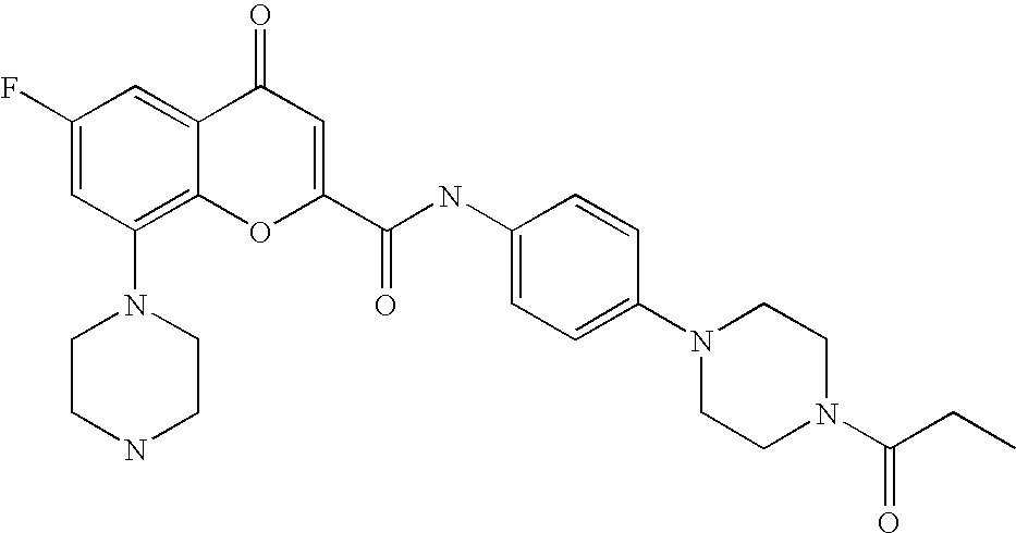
C1(N2CCNCC2)=C2C(=CC(F)=C1)C(=O)C=C(C(NC1=CC=C(N3CCN(C(CC)=O)CC3)C=C1)=O)O2
